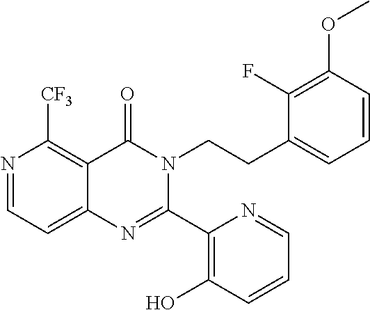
N1=CC=C2C(=C1[CF3])C(=O)N(CCC1=CC=CC(OC)=C1F)C(C1=C(O)C=CC=N1)=N2
